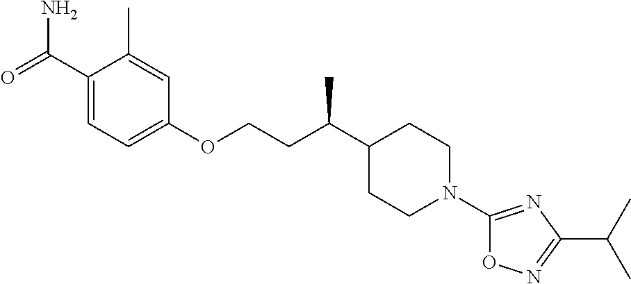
NC(C1=CC=C(OCCC(C2CCN(C3=NC(C(C)C)=NO3)CC2)C)C=C1C)=O
